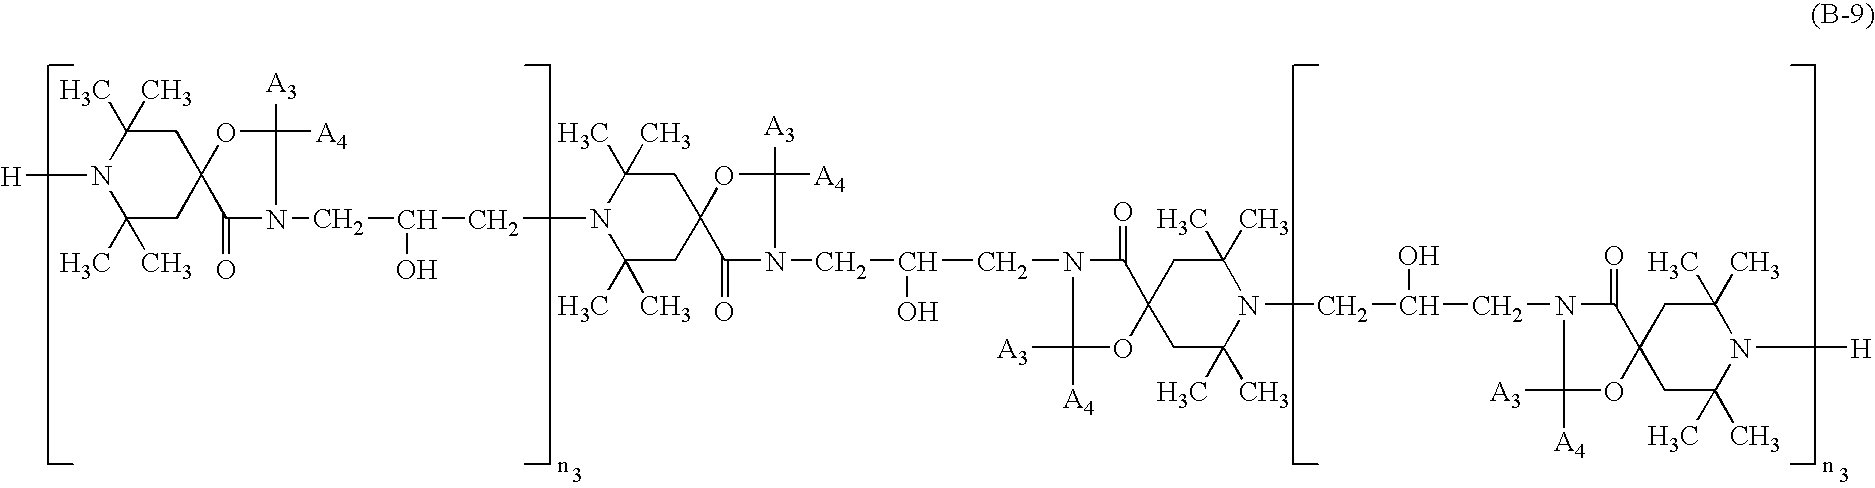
[H]N1C(C)(C)CC2(CC1(C)C)OC([A4])([A3])N(CC(O)CN1C(C)(C)CC3(CC1(C)C)OC([A4])([A3])N(CC(O)CN1C([A3])([A4])OC4(C1=O)CC(C)(C)N(CC(O)CN1C([A4])([A3])OC5(C1=O)CC(C)(C)N([H])C(C)(C)C5)C(C)(C)C4)C3=O)C2=O
